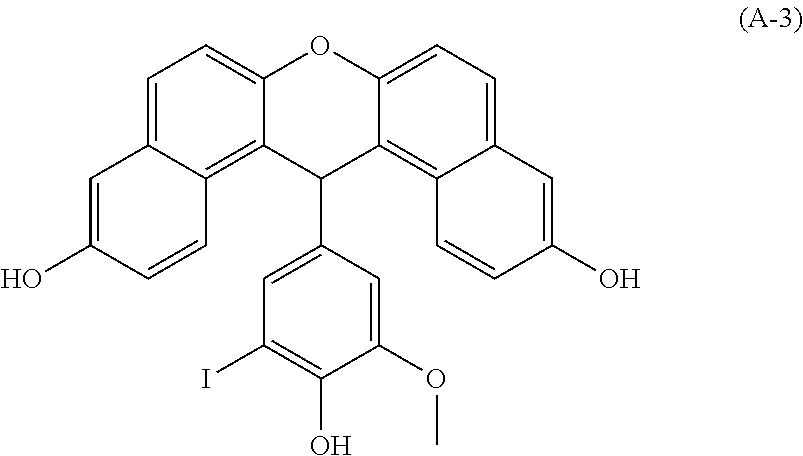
C1(C2=CC(I)=C(O)C(OC)=C2)C2=C3C=CC(O)=CC3=CC=C2OC2=CC=C3C=C(O)C=CC3=C12
